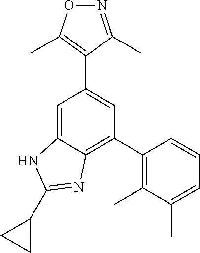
C1(C2=C(C)C(C)=CC=C2)=C2C(=CC(C3=C(C)ON=C3C)=C1)NC(C1CC1)=N2
